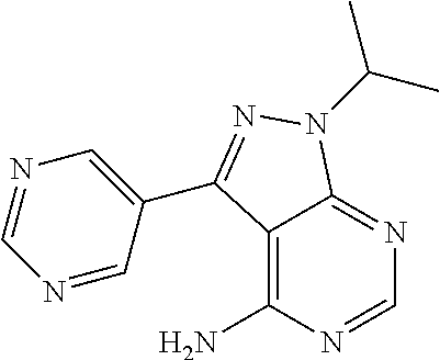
C12=C(N)N=CN=C1N(C(C)C)N=C2C1=CN=CN=C1
